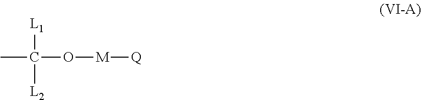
[L1]C([L2])(O[M][Q])C
